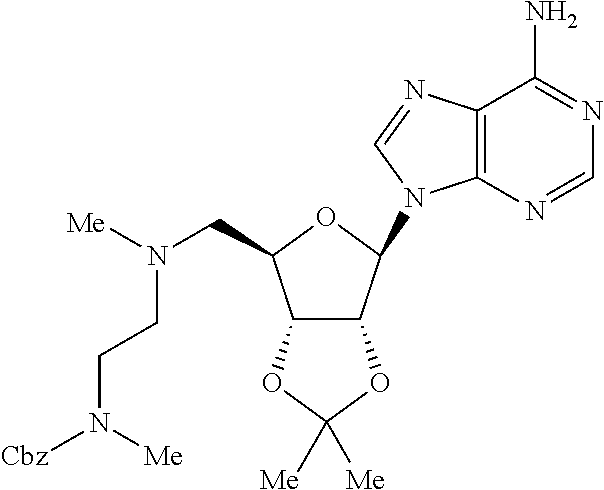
C12=C(N=CN1C1C3C(C(CN([Me])CCN([Cbz])[Me])O1)OC([Me])([Me])O3)C(N)=NC=N2
